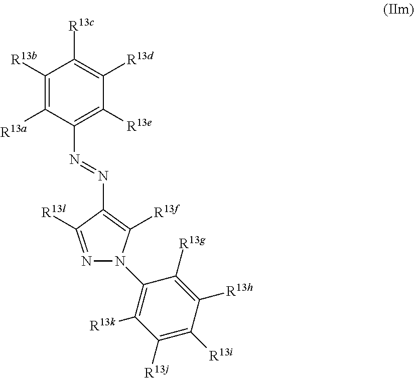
C1([R13b])=C([R13a])C(N=NC2=C([R13f])N(C3=C([R13k])C([R13j])=C([R13i])C([R13h])=C3[R13g])N=C2[R13l])=C([R13e])C([R13d])=C1[R13c]
